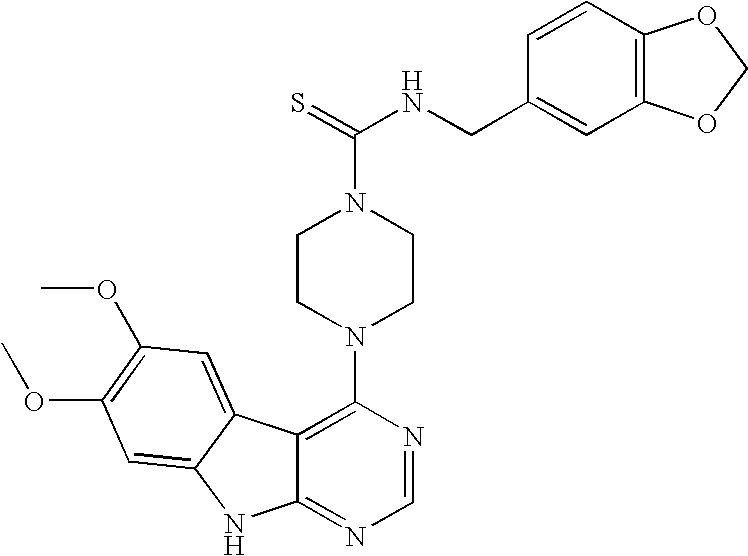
C12=C(N3CCN(C(=S)NCC4=CC5=C(C=C4)OCO5)CC3)N=CN=C1NC1=CC(OC)=C(OC)C=C21
